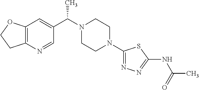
C12=C(C=C(C(N3CCN(C4=NN=C(NC(=O)C)S4)CC3)C)C=N1)OCC2
